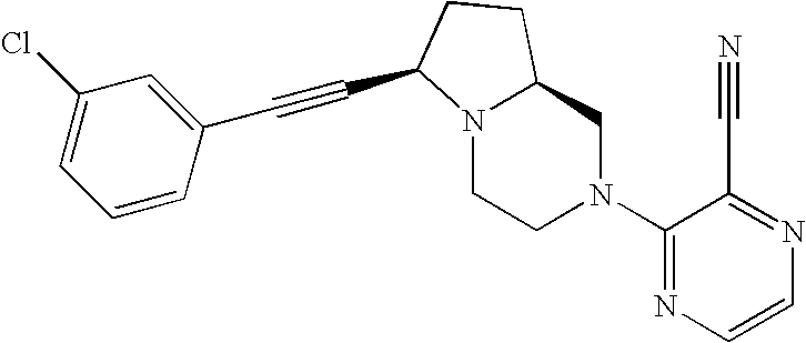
N12CCN(C3=NC=CN=C3C#N)CC1CCC2C#CC1=CC(Cl)=CC=C1
